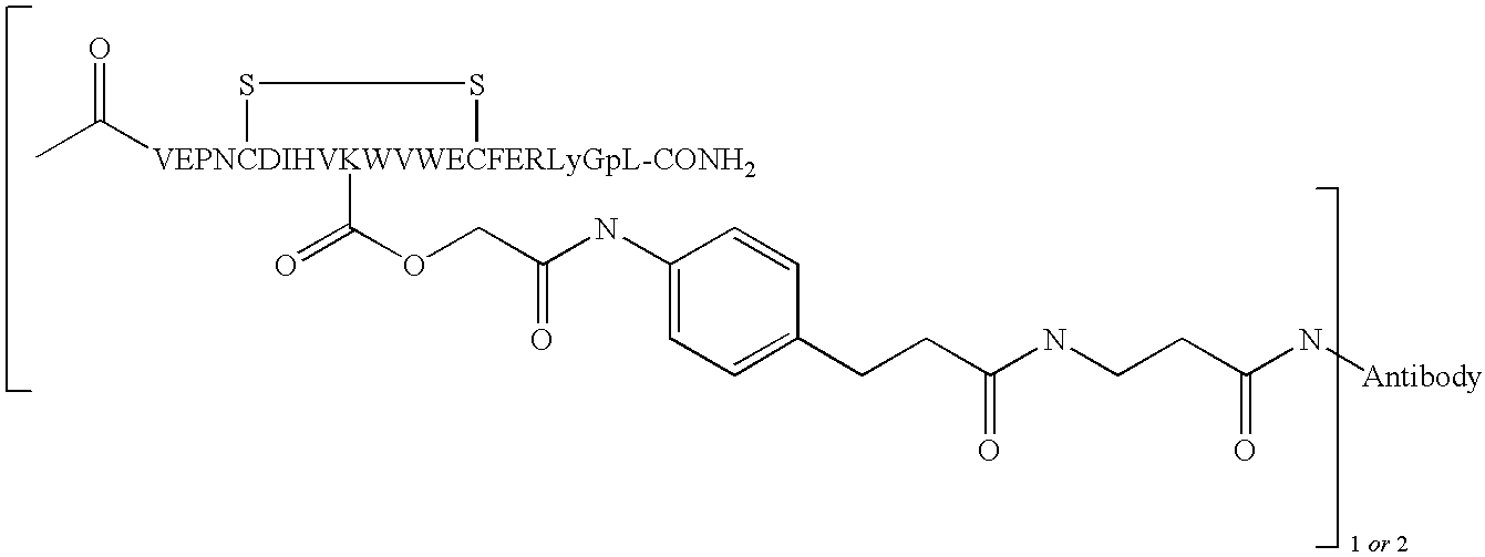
CC([VEPNCDIHVKWVWECFERLyGpL-CONH2]1(C(=O)OCC(NC2=CC=C(CCC(NCCC(N[Antibody])=O)=O)C=C2)=O)SS1)=O
